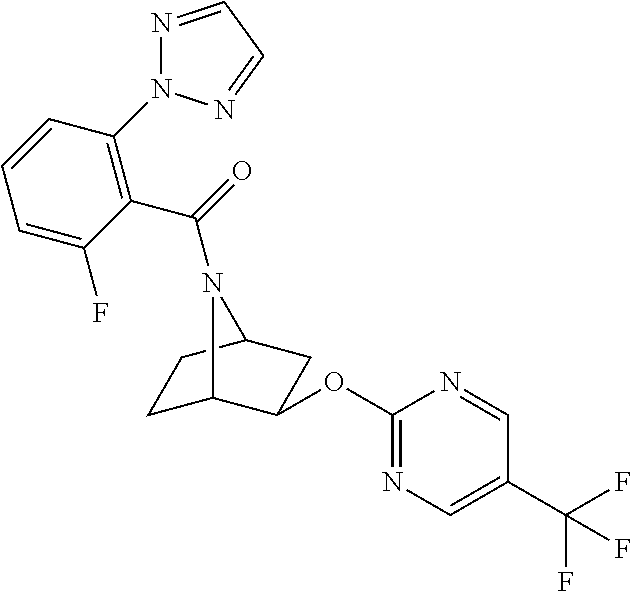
C1C2N(C(=O)C3=C(N4N=CC=N4)C=CC=C3F)C(CC2OC2=NC=C(C(F)(F)F)C=N2)C1
